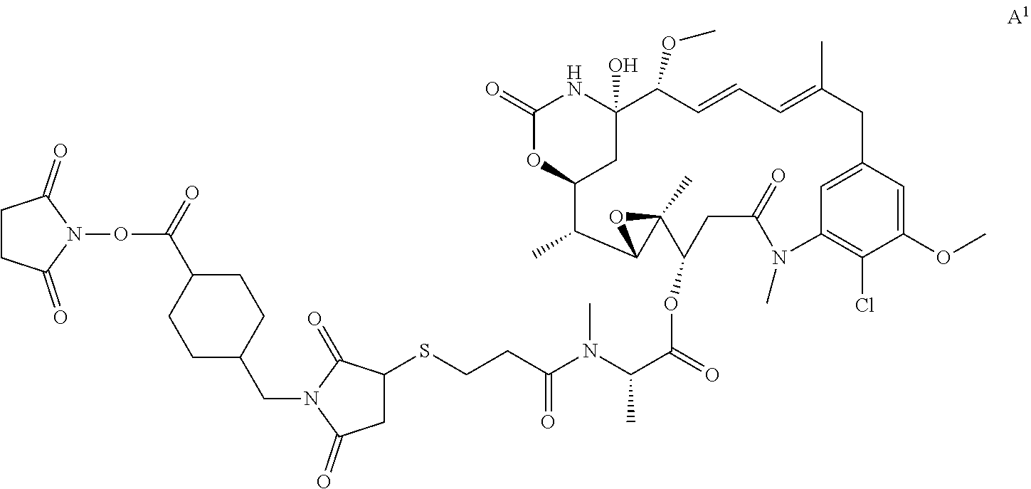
S(CCC(N(C(C(=O)OC1CC(=O)N(C)C2=C(Cl)C(OC)=CC(=C2)CC(C)=CC=CC(OC)C2(O)CC(C(C)C3C1(C)O3)OC(=O)N2)C)C)=O)C1CC(=O)N(CC2CCC(C(ON3C(=O)CCC3=O)=O)CC2)C1=O
